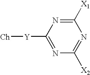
C1([Y][Ch])=NC([X2])=NC([X1])=N1
